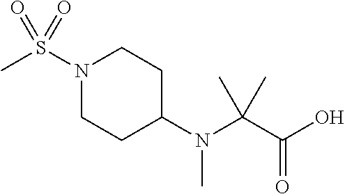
N1(S(C)(=O)=O)CCC(N(C(C(O)=O)(C)C)C)CC1
